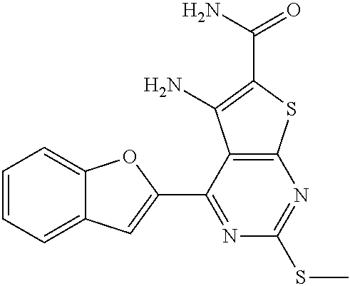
C1=CC=C2C(=C1)OC(C1=NC(SC)=NC3=C1C(N)=C(C(N)=O)S3)=C2
